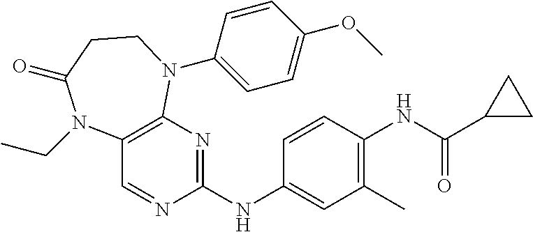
C1=CC(NC2=NC3=C(C=N2)N(CC)C(=O)CCN3C2=CC=C(OC)C=C2)=CC(C)=C1NC(C1CC1)=O
